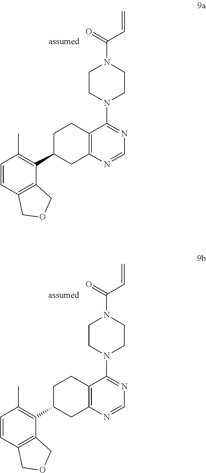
C1=CC2=C(C(C3CCC4=C(C3)N=CN=C4N3CCN(C(C=C)=O)CC3)=C1C)COC2.C1=CC2=C(C(C3CCC4=C(C3)N=CN=C4N3CCN(C(C=C)=O)CC3)=C1C)COC2
